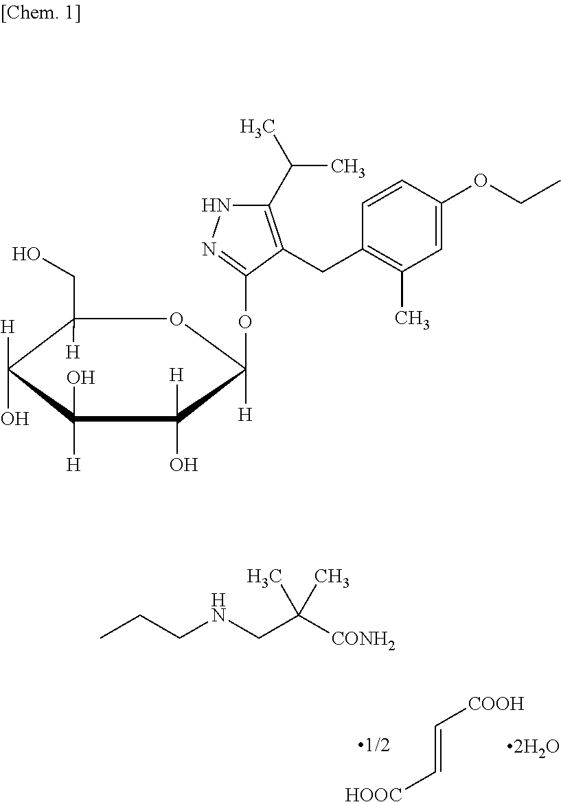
C1(CO)([H])C([H])(O)C([H])(O)C([H])(O)C(OC2=NNC(C(C)C)=C2CC2=C(C)C=C(OCC)C=C2)([H])O1.C(CNCC([CONH2])(C)C)C.C(=C[HOOC])[COOH]
